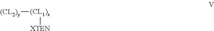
[(CL1)x]([XTEN])[(CL2)y]
